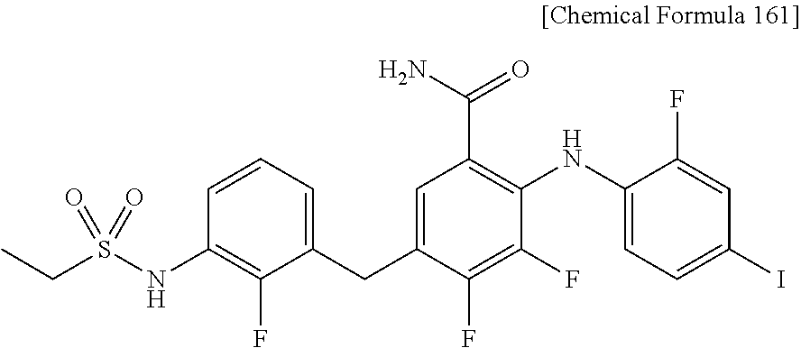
C1=CC=C(CC2=CC(C(N)=O)=C(NC3=CC=C(I)C=C3F)C(F)=C2F)C(F)=C1NS(CC)(=O)=O
